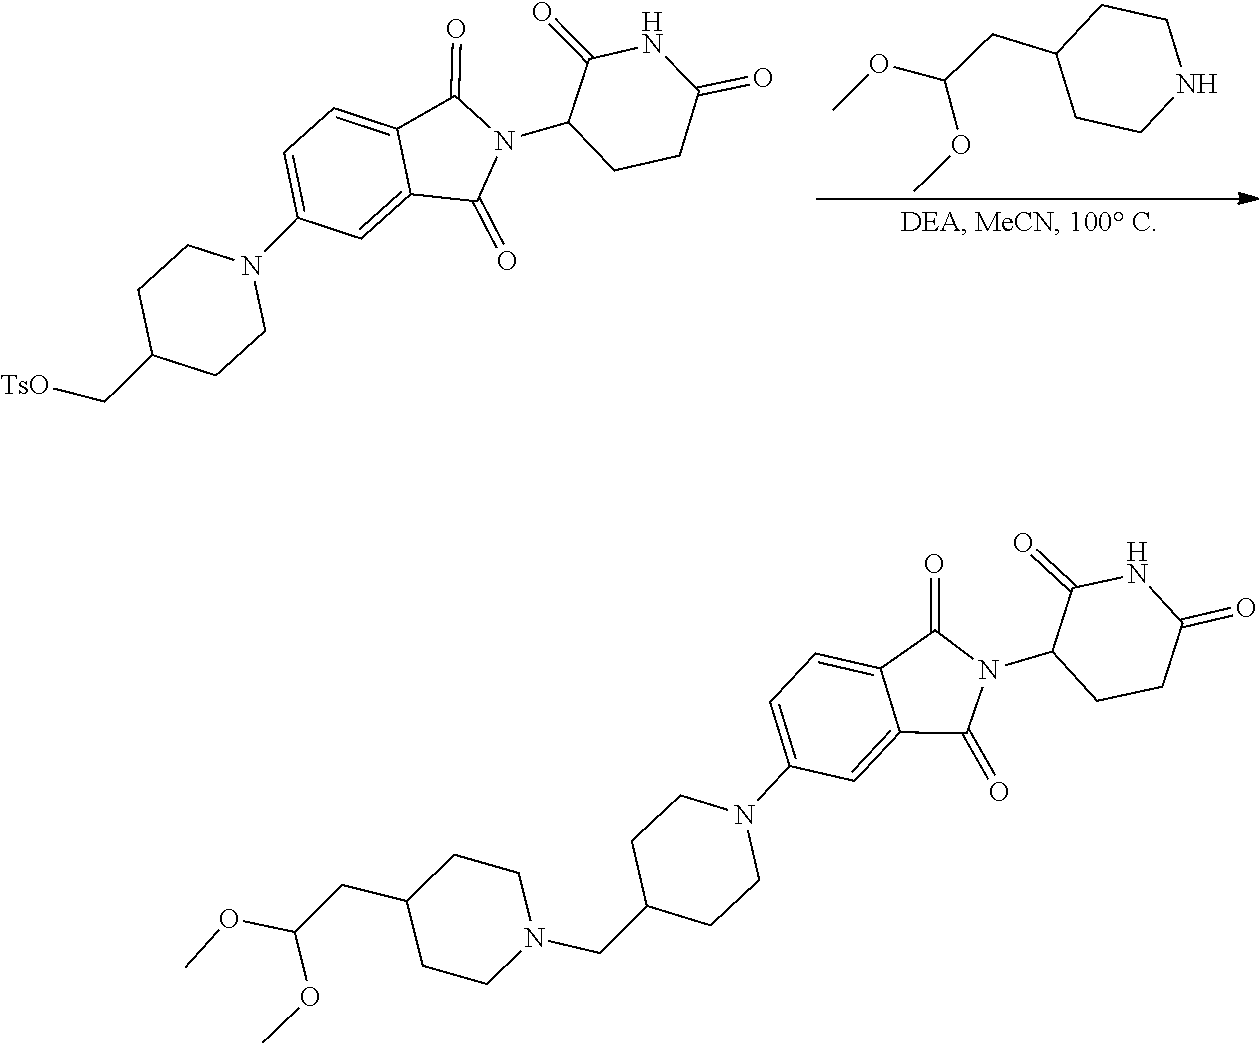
COC(OC)CC1CCNCC1.C1=C2C(=O)N(C3CCC(=O)NC3=O)C(=O)C2=CC(N2CCC(C[TsO])CC2)=C1.COC(OC)CC1CCN(CC2CCN(C3=CC=C4C(=O)N(C5CCC(=O)NC5=O)C(=O)C4=C3)CC2)CC1
